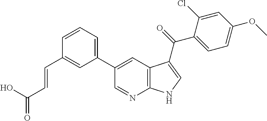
C(C1=CC(C2=CC3=C(N=C2)NC=C3C(=O)C2=CC=C(OC)C=C2Cl)=CC=C1)=CC(=O)O
